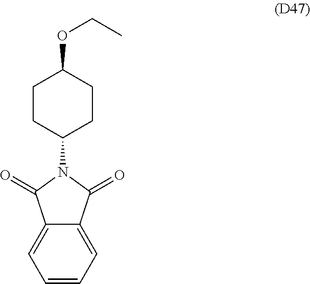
C12=CC=CC=C1C(=O)N(C1CCC(OCC)CC1)C2=O
